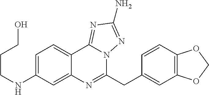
C(CNC1=CC=C2C(=C1)N=C(CC1=CC3=C(C=C1)OCO3)N1C2=NC(N)=N1)CO
